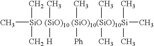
C[SiO (SiO)10 (SiO)10(SiO)10Si](C)(C)(C)(C)(C)(C)(C)(C)([Ph])(C)[H]
